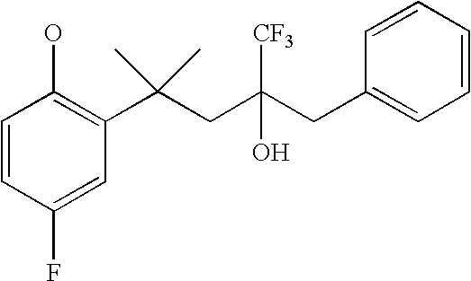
C1(F)=CC(C(CC(CC2=CC=CC=C2)(O)[CF3])(C)C)=C(O)C=C1
